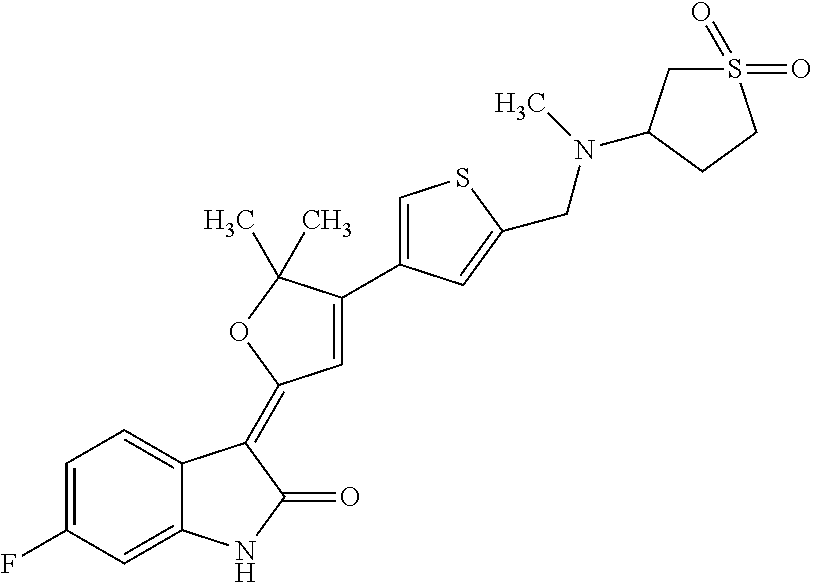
C1=C(F)C=C2C(=C1)C(=C1C=C(C3=CSC(CN(C)C4CS(=O)(=O)CC4)=C3)C(C)(C)O1)C(=O)N2
